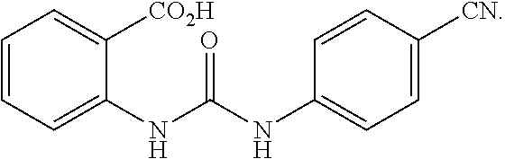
C1=CC=C(NC(NC2=CC=C([CN])C=C2)=O)C([CO2H])=C1
